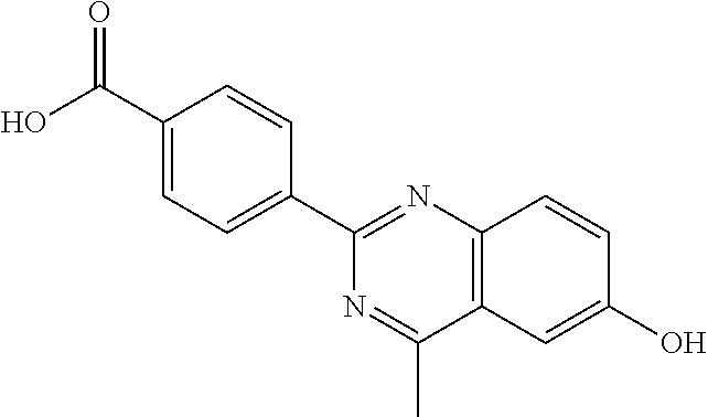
C1(C(O)=O)=CC=C(C2=NC3=C(C(C)=N2)C=C(O)C=C3)C=C1
